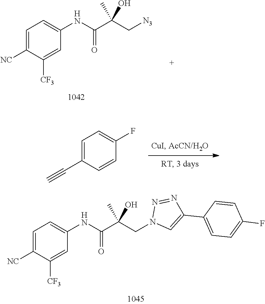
C(C(C[N3])(C)O)(=O)NC1=CC=C([NC])C([CF3])=C1.C1=C(C#C)C=CC(F)=C1.C(C(CN1C=C(C2=CC=C(F)C=C2)N=N1)(C)O)(=O)NC1=CC=C([NC])C([CF3])=C1
